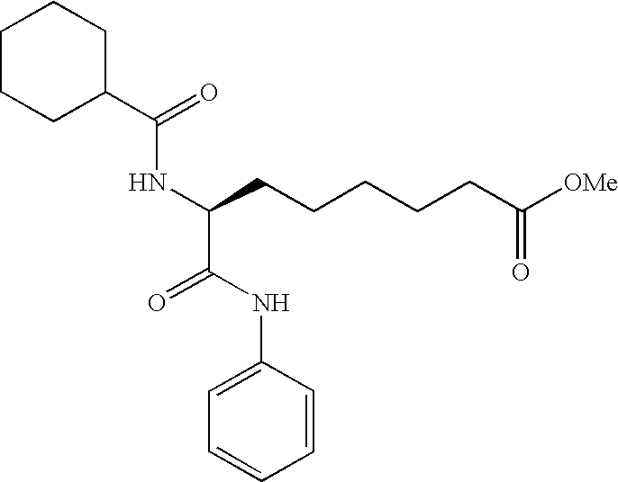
C1(C(=O)NC(CCCCCC([OMe])=O)C(NC2=CC=CC=C2)=O)CCCCC1
